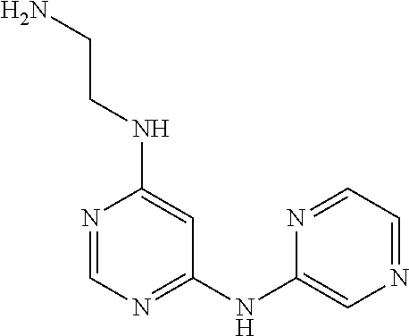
N1=CN=C(NC2=CN=CC=N2)C=C1NCCN
